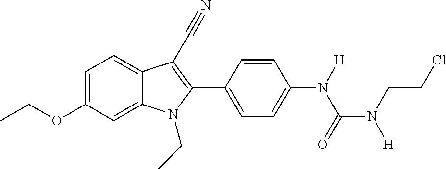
C1=C2C(=CC=C1OCC)C(C#N)=C(C1=CC=C(N(C(N([H])CCCl)=O)[H])C=C1)N2CC
